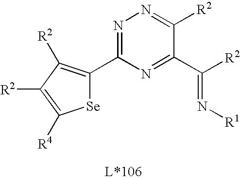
N1=C(C2=C([R2])C([R2])=C([R4])[Se]2)N=C(C([R2])=N[R1])C([R2])=N1
